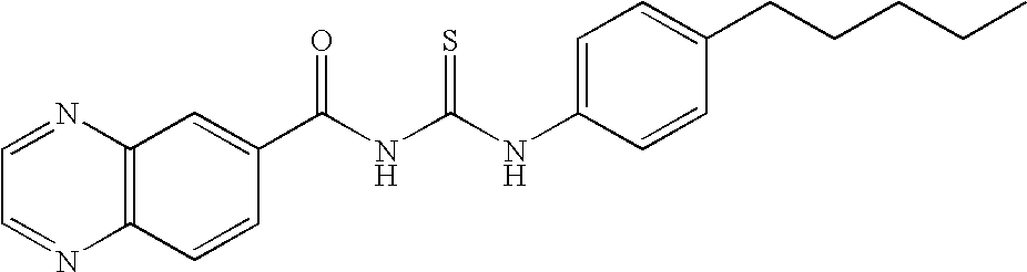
N1=CC=NC2=C1C=C(C(NC(NC1=CC=C(CCCCC)C=C1)=S)=O)C=C2
